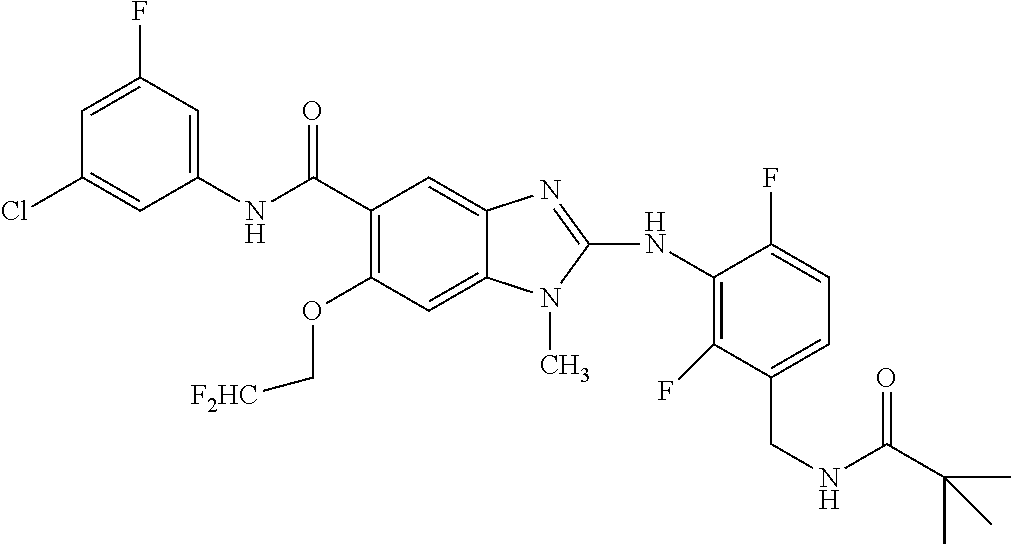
C1=C(F)C=C(NC(C2=C(OC[F2HC])C=C3C(=C2)N=C(NC2=C(F)C(CNC(C(C)(C)C)=O)=CC=C2F)N3C)=O)C=C1Cl
